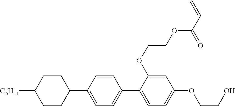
C1CC([C5H11])CCC1C1=CC=C(C2=CC=C(OCCO)C=C2OCCOC(C=C)=O)C=C1
